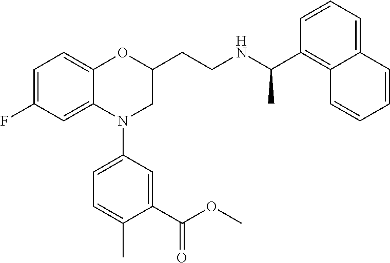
C1=C(F)C=C2C(=C1)OC(CCNC(C1=C3C(=CC=C1)C=CC=C3)C)CN2C1=CC=C(C)C(C(OC)=O)=C1
